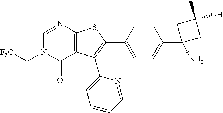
C12=C(C(C3=CC=CC=N3)=C(C3=CC=C(C4(N)CC(O)(C)C4)C=C3)S1)C(=O)N(C[F3C])C=N2
